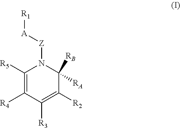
C1([R5])=C([R4])C([R3])=C([R2])C([RA])([RB])N1[Z][A][R1]
